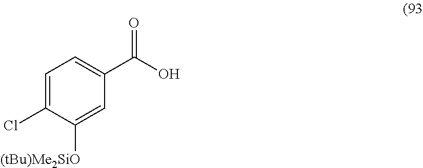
C1=C(Cl)C([(tBu)Me2SiO])=CC(C(O)=O)=C1
